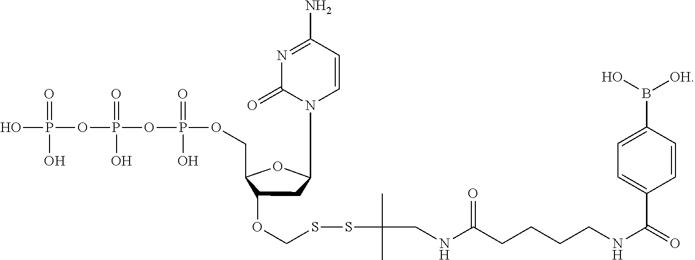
C1C(OCSSC(C)(C)CNC(CCCCNC(C2=CC=C(B([OH])O)C=C2)=O)=O)C(COP(OP(=O)(O)OP(O)(=O)O)(O)=O)OC1N1C=CC(N)=NC1=O
